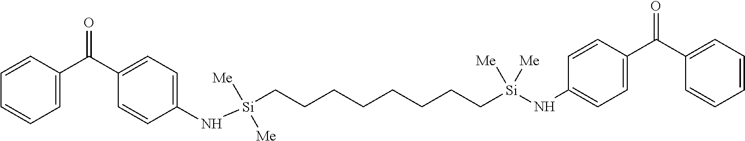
C1=C(C(C2=CC=C(N[Si](CCCCCCCC[Si](NC3=CC=C(C(C4=CC=CC=C4)=O)C=C3)([Me])[Me])([Me])[Me])C=C2)=O)C=CC=C1
